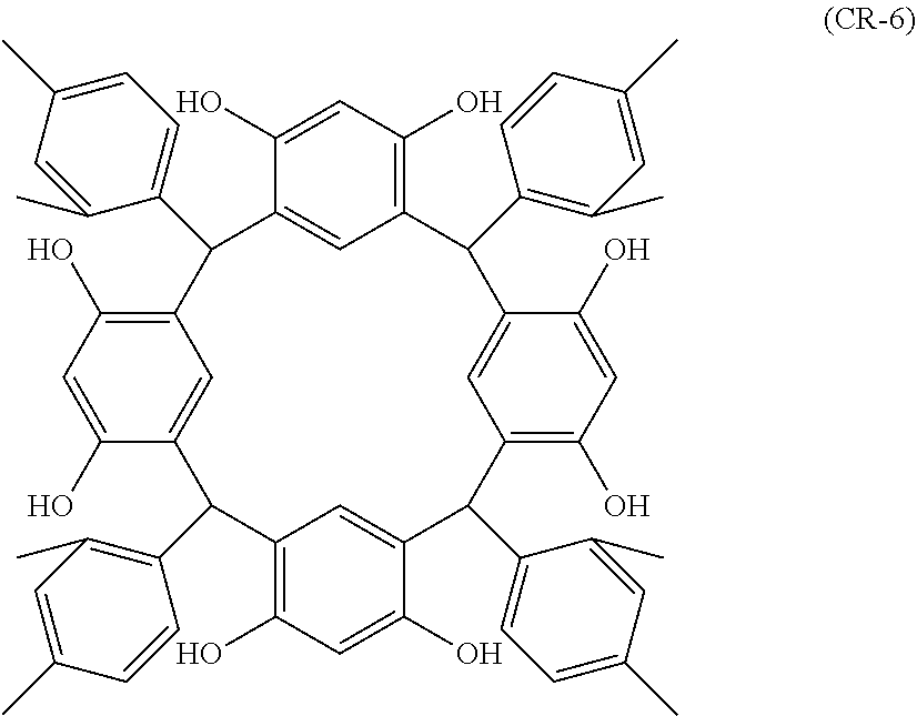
C1(O)=CC(O)=C2C=C1C(C1=CC=C(C)C=C1C)C1=C(O)C=C(O)C(=C1)C(C1=C(C)C=C(C)C=C1)C1=C(O)C=C(O)C(=C1)C(C1=CC=C(C)C=C1C)C1=C(O)C=C(O)C(=C1)C2C1=C(C)C=C(C)C=C1
